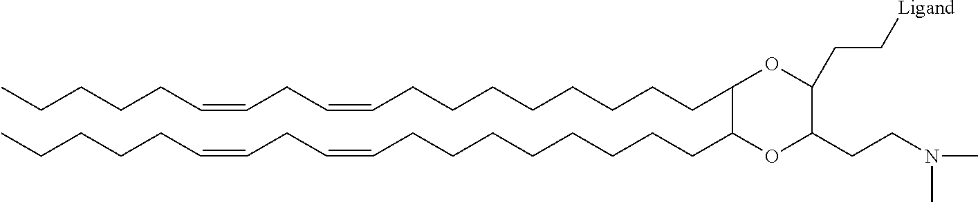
C(CCCCCCCC=CCC=CCCCCC)C1C(CCCCCCCCC=CCC=CCCCCC)OC(CCN(C)C)C(CC[Ligand])O1
